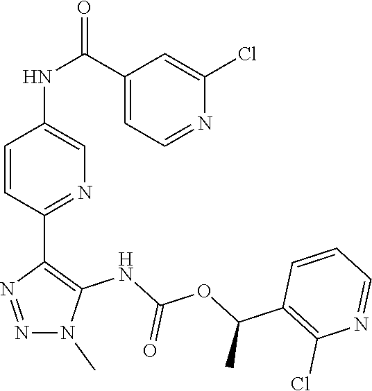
N1(C)C(NC(OC(C2=C(Cl)N=CC=C2)C)=O)=C(C2=NC=C(NC(C3=CC=NC(Cl)=C3)=O)C=C2)N=N1
